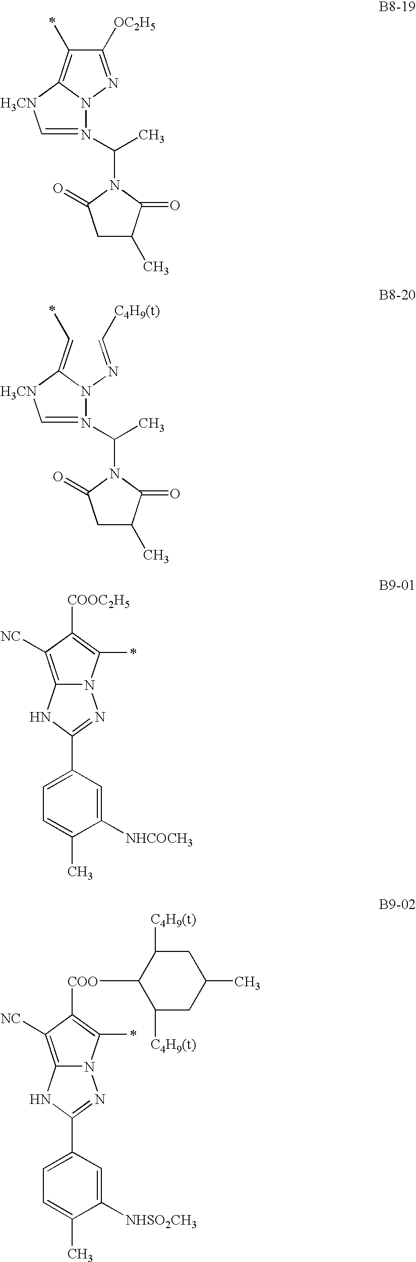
C1([OC2H5])=NN2C(=C1C)[H3CN]C=N2C(C)N1C(=O)CC(C)C1=O.C(=NN1C(=CC)[H3CN]C=N1C(C)N1C(=O)CC(C)C1=O)[C4H9(t)].C12=C([NC])C([COOC2H5])=C(C)N1N=C(C1=CC=C(C)C([NHCOCH3])=C1)N2.C12=C([NC])C([COO]C3C([C4H9(t)])CC(C)CC3[C4H9(t)])=C(C)N1N=C(C1=CC=C(C)C([NHSO2CH3])=C1)N2
